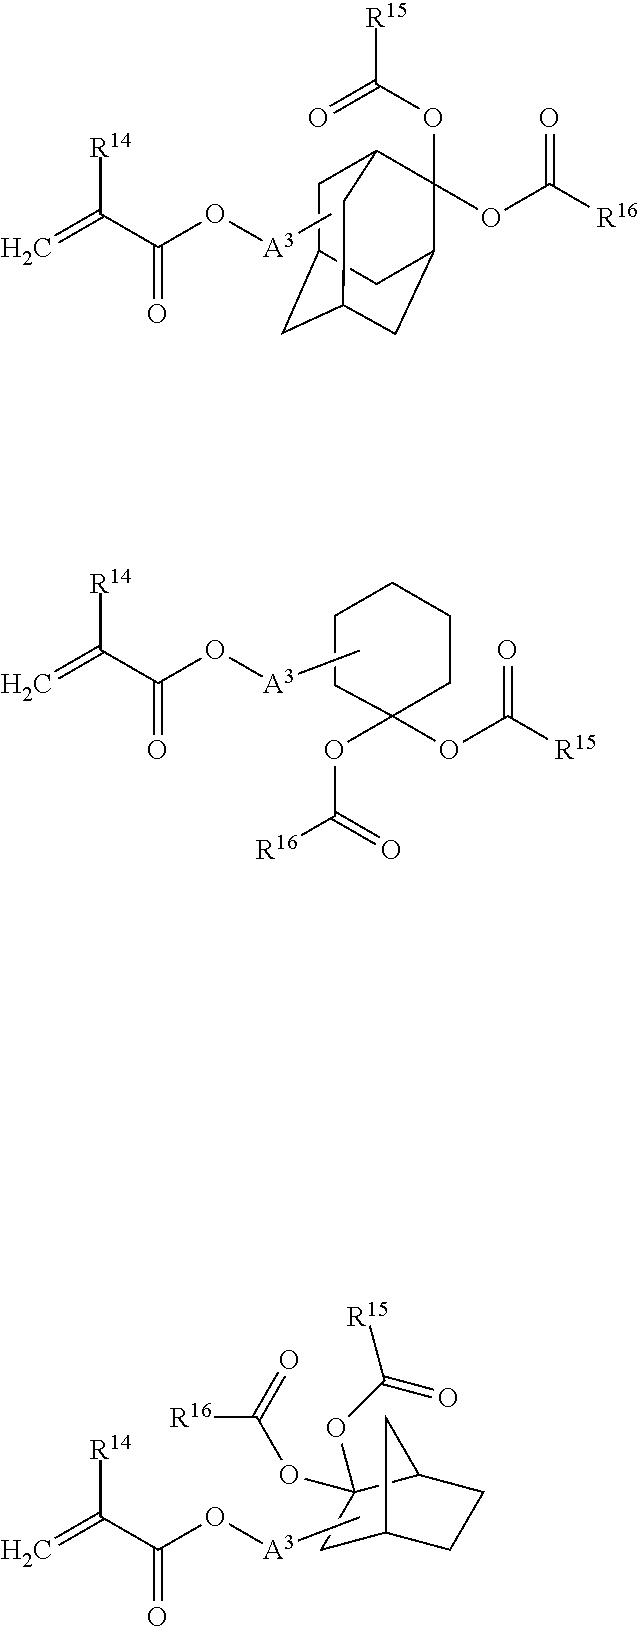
C1C2CC3CC(C2)C(OC([R16])=O)(OC(=O)[R15])C1C3.C=C(C(O[A3]C)=O)[R14].C=C(C(O[A3]C)=O)[R14].C1CCCCC1(OC(=O)[R16])OC([R15])=O.C=C(C(O[A3]C)=O)[R14].C1C2CCC(C1(OC([R15])=O)OC(=O)[R16])C2
